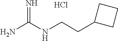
NC(NCCC1CCC1)=N.Cl
